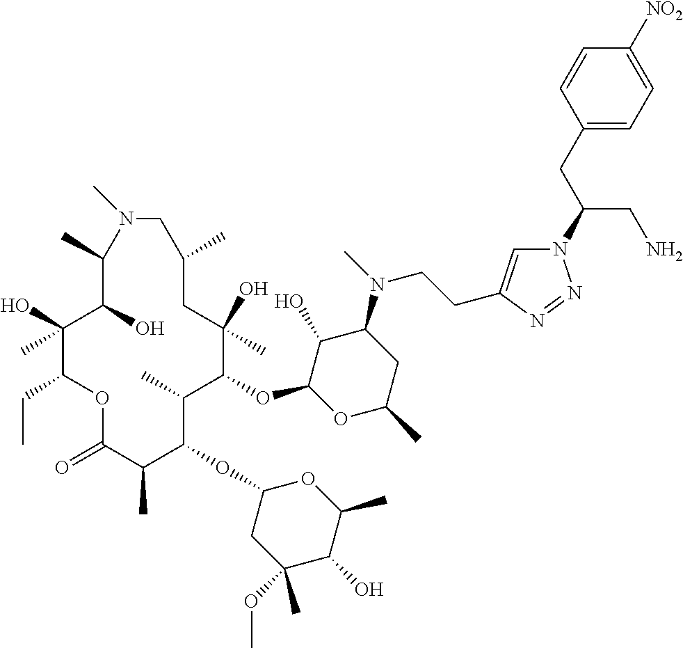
C1(O)C(OC2C(C)C(OC3CC(OC)(C)C(O)C(C)O3)C(C)C(=O)OC(CC)C(O)(C)C(O)C(C)N(C)CC(C)CC2(O)C)OC(C)CC1N(C)CCC1=CN(C(CN)CC2=CC=C([NO2])C=C2)N=N1
